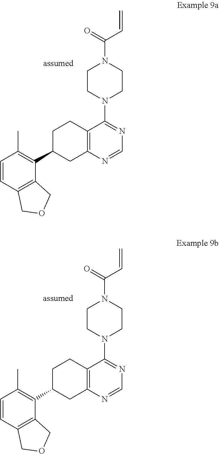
C1=CC2=C(C(C3CC4=C(CC3)C(N3CCN(C(=O)C=C)CC3)=NC=N4)=C1C)COC2.C1=CC2=C(C(C3CC4=C(CC3)C(N3CCN(C(=O)C=C)CC3)=NC=N4)=C1C)COC2
